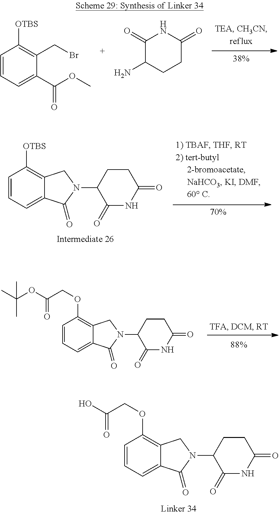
C1=CC=C(C(OC)=O)C(CBr)=C1[OTBS].C1(=O)C(N)CCC(=O)N1.C1([OTBS])=C2CN(C3C(=O)NC(=O)CC3)C(=O)C2=CC=C1.C1(OCC(=O)OC(C)(C)C)=C2CN(C3C(=O)NC(=O)CC3)C(=O)C2=CC=C1.C1(OCC(=O)O)=C2CN(C3C(=O)NC(=O)CC3)C(=O)C2=CC=C1
